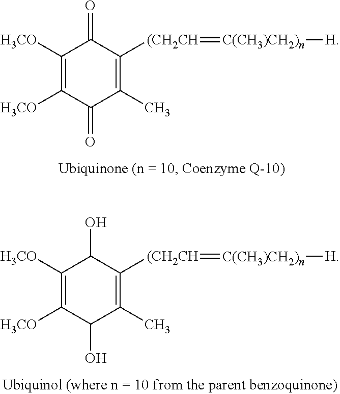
C1([H3CO])=C([H3CO])C(=O)C(C)=C([(CH2CH]=[C(CH3)CH2)n][H])C1=O.C1([H3CO])=C([H3CO])C(O)C(C)=C([(CH2CH]=[C(CH3)CH2)n][H])C1O
